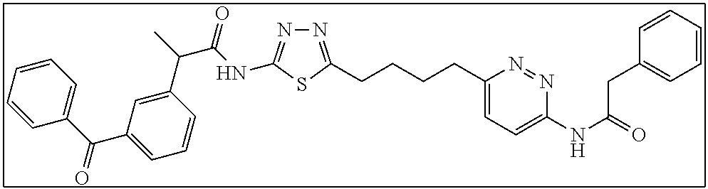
N1=C(CCCCC2=CC=C(NC(=O)CC3=CC=CC=C3)N=N2)SC(NC(C(C)C2=CC(C(C3=CC=CC=C3)=O)=CC=C2)=O)=N1
